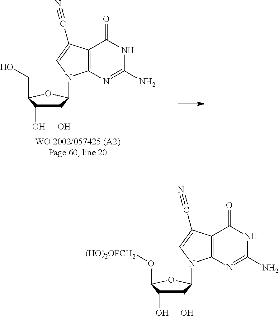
C1(O)C(O)C(CO)OC1N1C2=C(C(=O)NC(N)=N2)C(C#N)=C1.C1(O)C(O)C(O[(HO)2OPCH2])OC1N1C2=C(C(=O)NC(N)=N2)C(C#N)=C1
